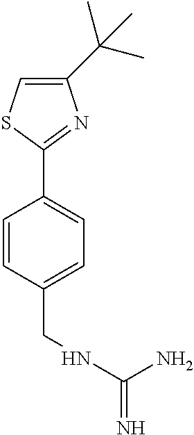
C1(C2=NC(C(C)(C)C)=CS2)=CC=C(CNC(=N)N)C=C1
